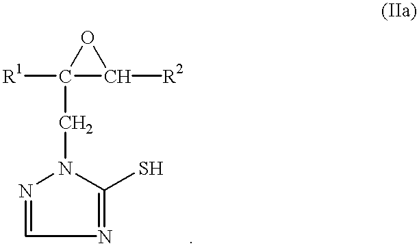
C1(CN2N=CN=C2S)([R1])C([R2])O1
